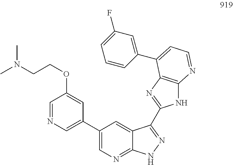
C1=NC=C(C2=CN=C3C(=C2)C(C2=NC4=C(N2)N=CC=C4C2=CC(F)=CC=C2)=NN3)C=C1OCCN(C)C
